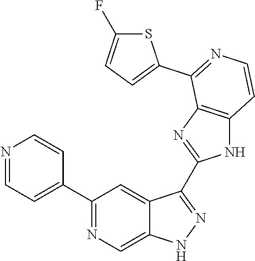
C1(C2=NC=C3C(=C2)C(C2=NC4=C(N2)C=CN=C4C2=CC=C(F)S2)=NN3)=CC=NC=C1
